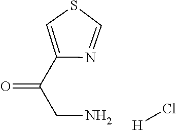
C1=C(C(CN)=O)N=CS1.[H]Cl
